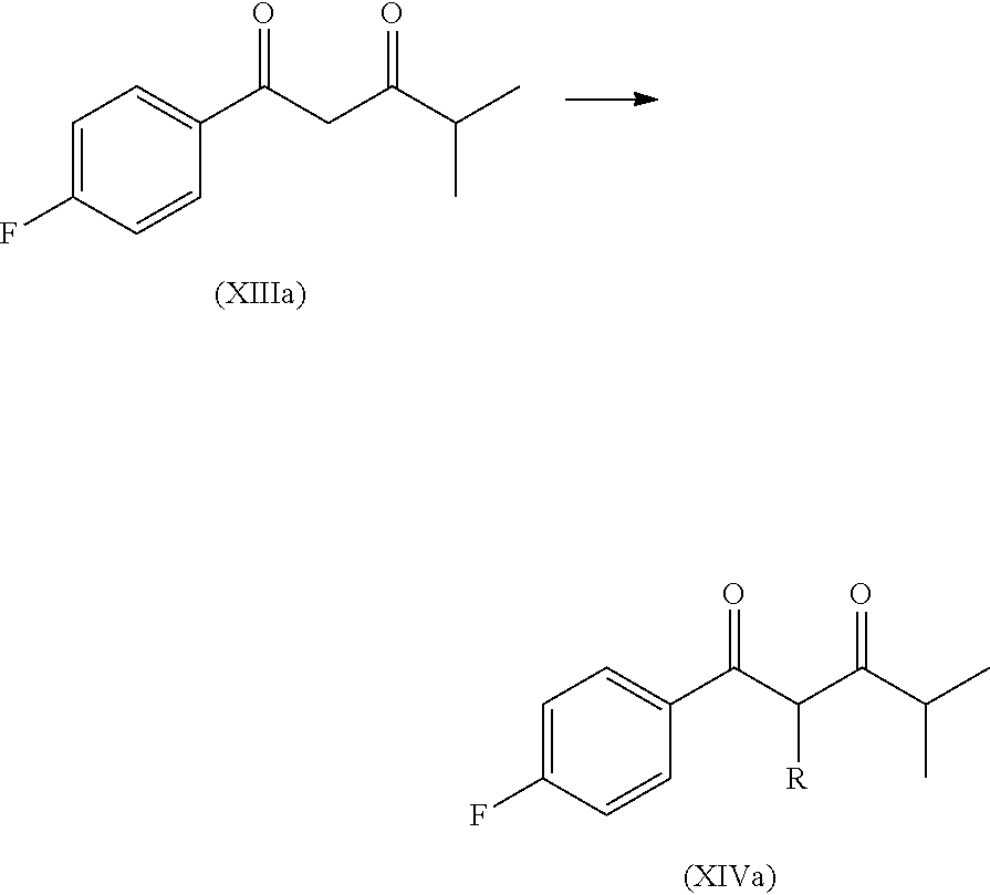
C1=C(F)C=CC(C(C(C(C(C)C)=O)[R])=O)=C1.C1=C(F)C=CC(C(CC(C(C)C)=O)=O)=C1
